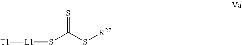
S=C(S[R27])S[L1][T1]
